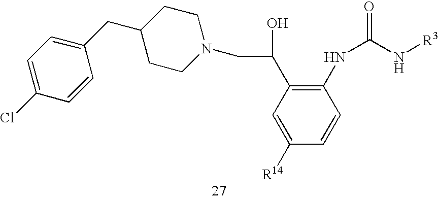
C1=C(Cl)C=CC(CC2CCN(CC(C3=C(NC(=O)N[R3])C=CC([R14])=C3)O)CC2)=C1
